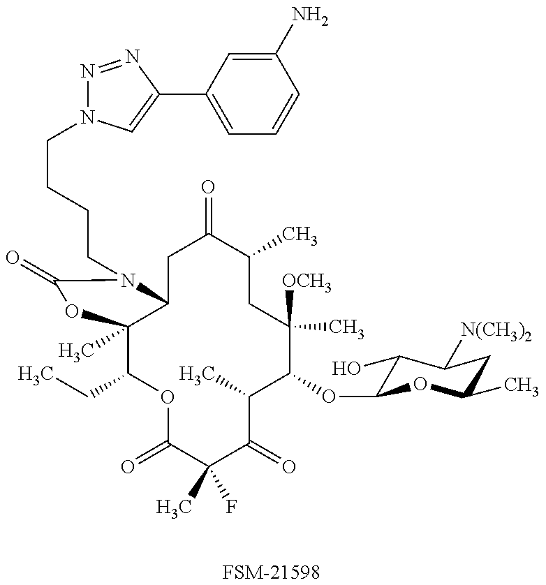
[FSM-21598].C1(CC)C2(C)C(N(CCCCN3N=NC(C4=CC=CC(N)=C4)=C3)C(=O)O2)CC(=O)C(C)CC([OCH3])(C)C(OC2C(O)C([N(CH3)2])CC(C)O2)C(C)C(=O)C(C)(F)C(=O)O1
